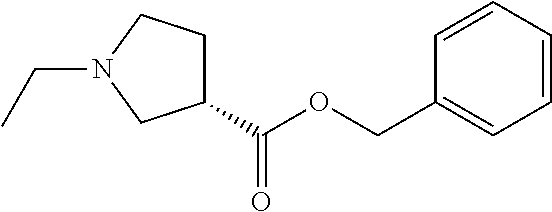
C(OC(=O)C1CCN(CC)C1)C1=CC=CC=C1
